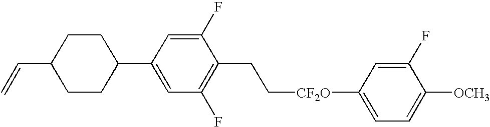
C([CF2O]C1=CC=C([OCH3])C(F)=C1)CC1=C(F)C=C(C2CCC(C=C)CC2)C=C1F
